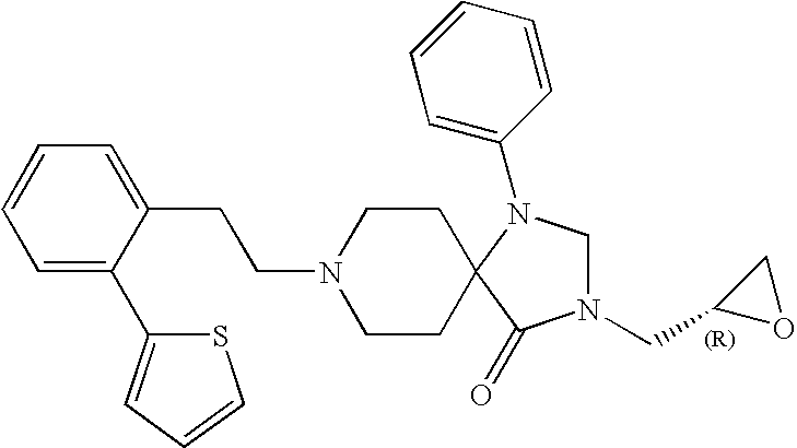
S1C(C2=CC=CC=C2CCN2CCC3(CC2)N(C2=CC=CC=C2)CN(CC2OC2)C3=O)=CC=C1
